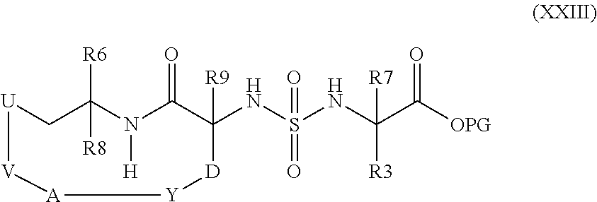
[U]1CC([R6])([R8])N([H])C(=O)C(NS(NC(C([OPG])=O)([R7])[R3])(=O)=O)([R9])[D][Y][A][V]1
